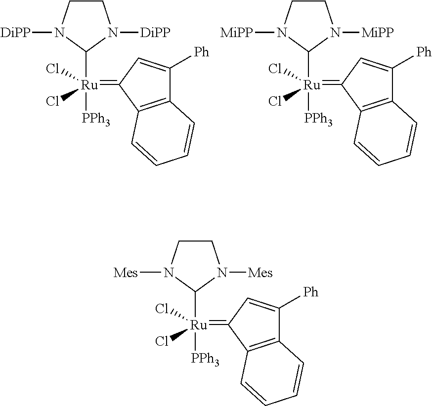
C1CN([DiPP])C([Ru]([PPh3])(=C2C3=C(C([Ph])=C2)C=CC=C3)(Cl)Cl)N1[DiPP].C1CN([MiPP])C([Ru]([PPh3])(=C2C3=C(C([Ph])=C2)C=CC=C3)(Cl)Cl)N1[MiPP].C1CN([Mes])C([Ru]([PPh3])(=C2C3=C(C([Ph])=C2)C=CC=C3)(Cl)Cl)N1[Mes]
